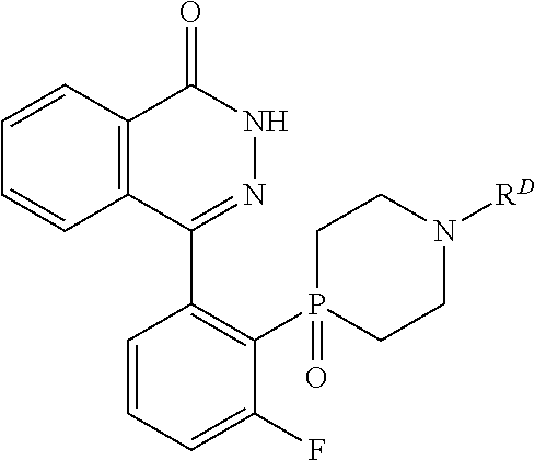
C1=CC2=C(C=C1)C(C1=C(P3(=O)CCN([RD])CC3)C(F)=CC=C1)=NNC2=O
